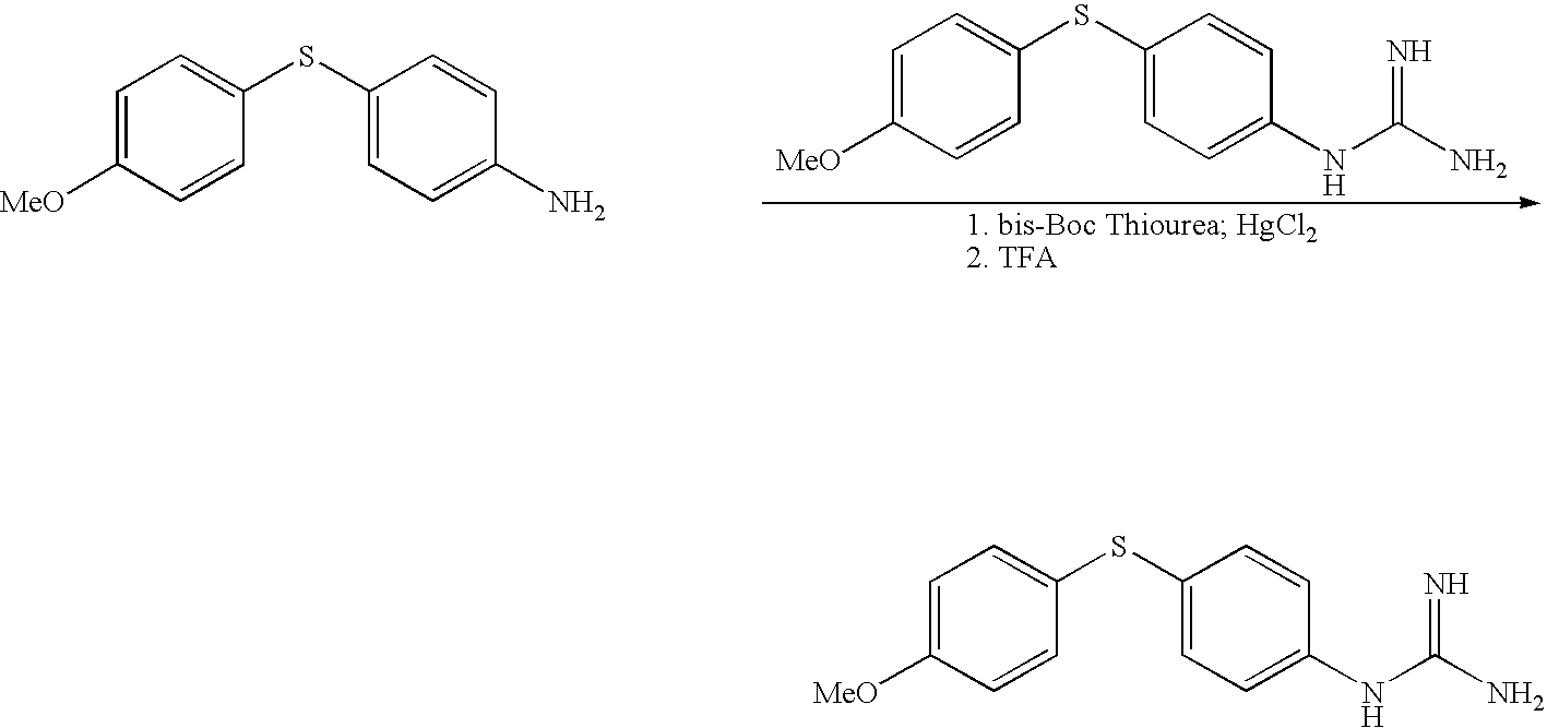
C1=C([MeO])C=CC(SC2=CC=C(NC(N)=N)C=C2)=C1.C1=C([MeO])C=CC(SC2=CC=C(N)C=C2)=C1.C1=C([MeO])C=CC(SC2=CC=C(NC(N)=N)C=C2)=C1
